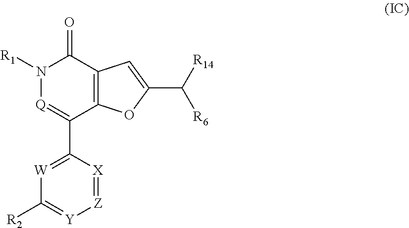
N1([R1])[Q]=C(C2=[W]C([R2])=[Y][Z]=[X]2)C2=C(C1=O)C=C(C([R14])[R6])O2
